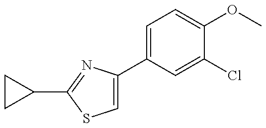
C1=C(C2=CC=C(OC)C(Cl)=C2)N=C(C2CC2)S1
